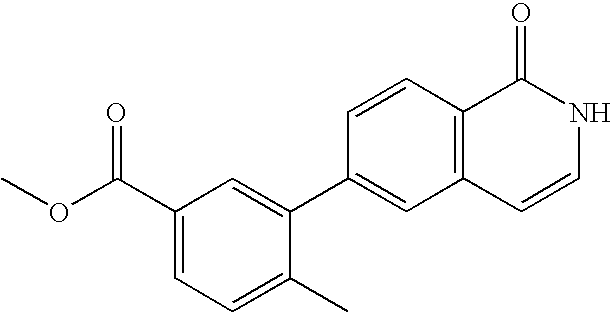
C1(C(OC)=O)=CC=C(C)C(C2=CC3=C(C=C2)C(=O)NC=C3)=C1
